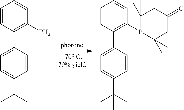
C1=CC(C2=CC=C(C(C)(C)C)C=C2)=C(P)C=C1.C1=CC(C2=CC=C(C(C)(C)C)C=C2)=C(P2C(C)(C)CC(=O)CC2(C)C)C=C1
